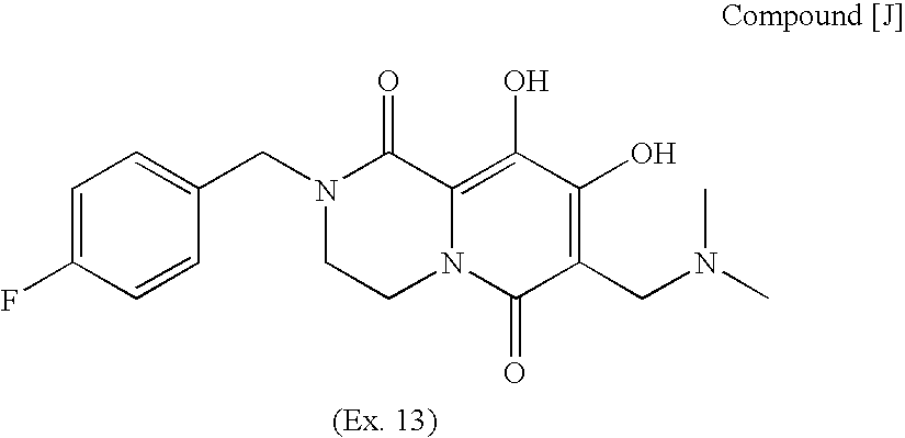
C1=C(F)C=CC(CN2CCN3C(=C(O)C(O)=C(CN(C)C)C3=O)C2=O)=C1
